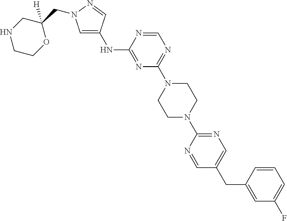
N(C1=NC(N2CCN(C3=NC=C(CC4=CC(F)=CC=C4)C=N3)CC2)=NC=N1)C1=CN(CC2([H])CNCCO2)N=C1
